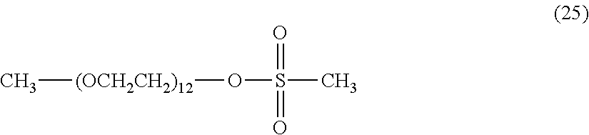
C[(OCH2CH2)12]OS(C)(=O)=O
